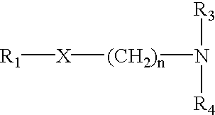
[R1][X][(CH2)n]N([R4])[R3]
